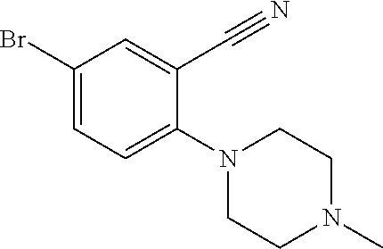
C1(Br)=CC=C(N2CCN(C)CC2)C(C#N)=C1
